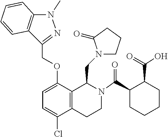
C1CN(CC2C3=C(CCN2C(C2CCCCC2C(=O)O)=O)C(Cl)=CC=C3OCC2=NN(C)C3=C2C=CC=C3)C(=O)C1
